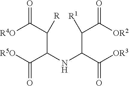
[R4O]C(C(C(C([R5O])=O)NC(C([OR3])=O)C(C([OR2])=O)[R1])[R])=O
